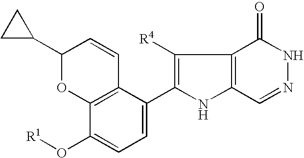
C1=C(C2=C([R4])C3=C(N2)C=NNC3=O)C2=C(C(O[R1])=C1)OC(C1CC1)C=C2
